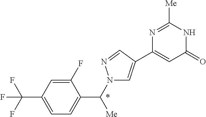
C1(F)=CC(C(F)(F)F)=CC=C1C(N1C=C(C2=CC(=O)NC([Me])=N2)C=N1)[Me]
